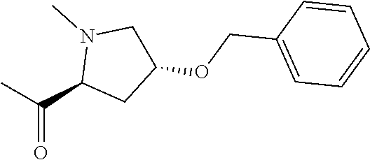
C(C1CC(OCC2=CC=CC=C2)CN1C)(C)=O
